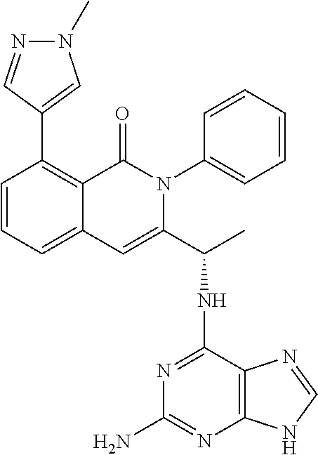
C1=CC=C2C(=C1C1=CN(C)N=C1)C(=O)N(C1=CC=CC=C1)C(C(C)NC1=NC(N)=NC3=C1N=CN3)=C2
